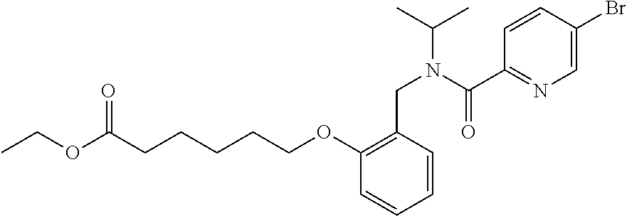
C(CCCOC1=C(CN(C(C)C)C(C2=NC=C(Br)C=C2)=O)C=CC=C1)CC(OCC)=O
